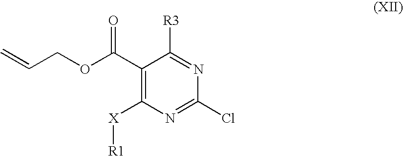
C1(C(OCC=C)=O)=C([X][R1])N=C(Cl)N=C1[R3]
